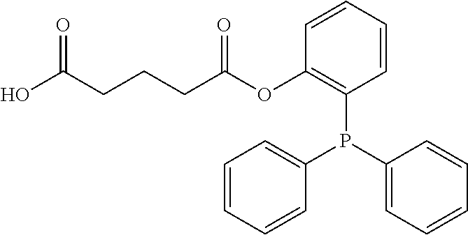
OC(CCCC(OC1=C(P(C2=CC=CC=C2)C2=CC=CC=C2)C=CC=C1)=O)=O
